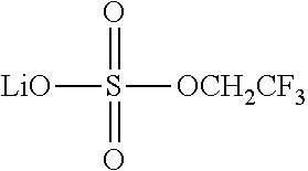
[LiO]S([OCH2CF3])(=O)=O
